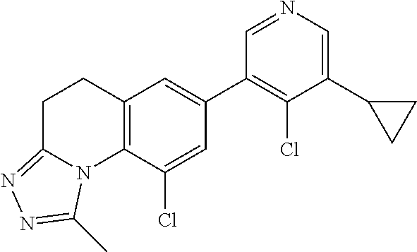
N1=CC(C2=CC3=C(C(Cl)=C2)N2C(=NN=C2C)CC3)=C(Cl)C(C2CC2)=C1
